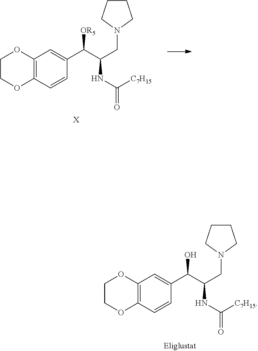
C1COC2=C(O1)C=C(C(C(CN1CCCC1)NC([C7H15])=O)O)C=C2.C1COC2=C(O1)C=C(C(C(CN1CCCC1)NC([C7H15])=O)[OR5])C=C2.[X]
